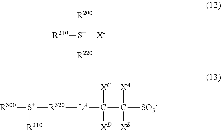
[R200][S+]([R210])[R220].[X-].[R300][S+]([R310])[R320][LA]C(C([SO3-])([XA])[XB])([XC])[XD]
